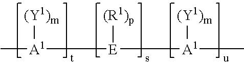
C[A1]([(Y1)m])[E]([A1]([(Y1)m])C)[(R1)p]
